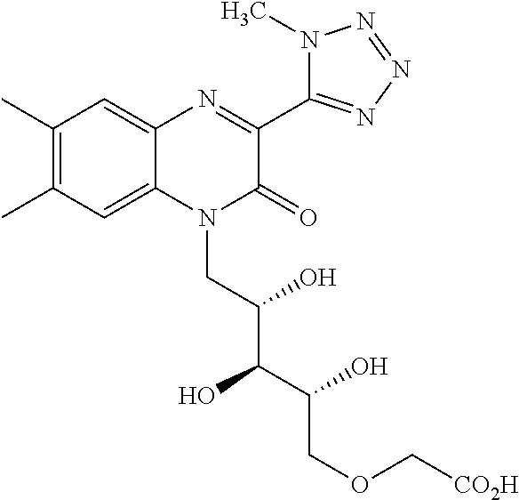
C1(C)=C(C)C=C2C(=C1)N=C(C1=NN=NN1C)C(=O)N2CC(C(C(COC[CO2H])O)O)O
